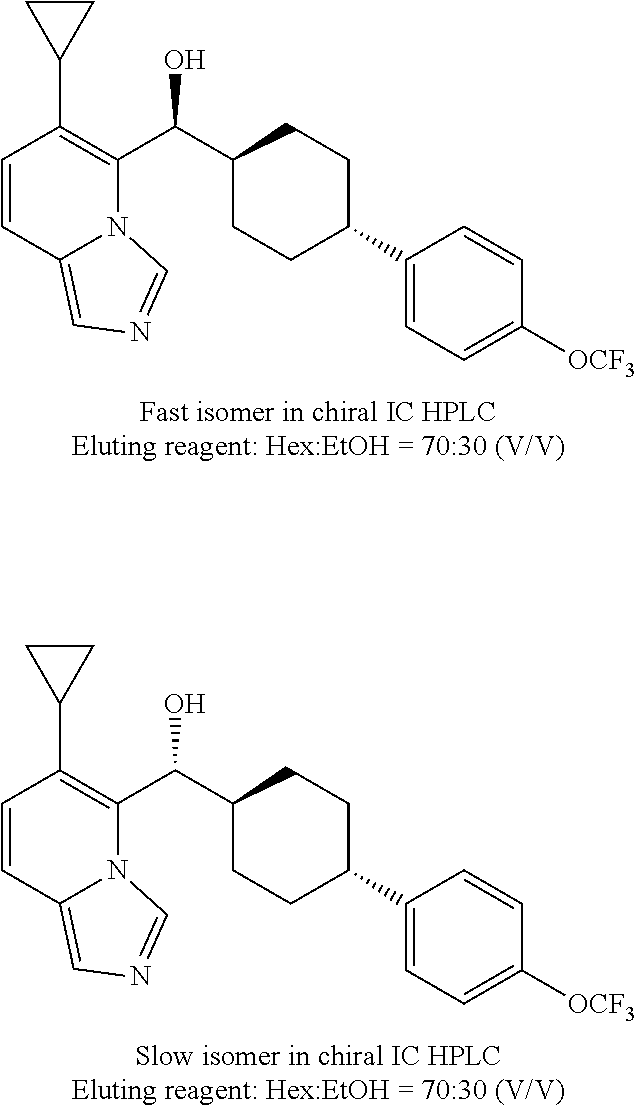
C1=CC2=CN=CN2C(C(C2CCC(C3=CC=C([OCF3])C=C3)CC2)O)=C1C1CC1.C1=CC2=CN=CN2C(C(C2CCC(C3=CC=C([OCF3])C=C3)CC2)O)=C1C1CC1
